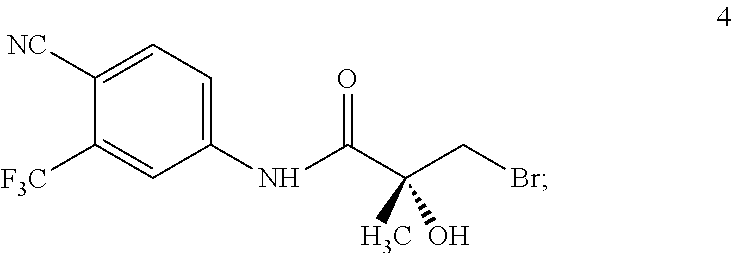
C1(NC(C(CBr)(C)O)=O)=CC=C([NC])C([F3C])=C1
